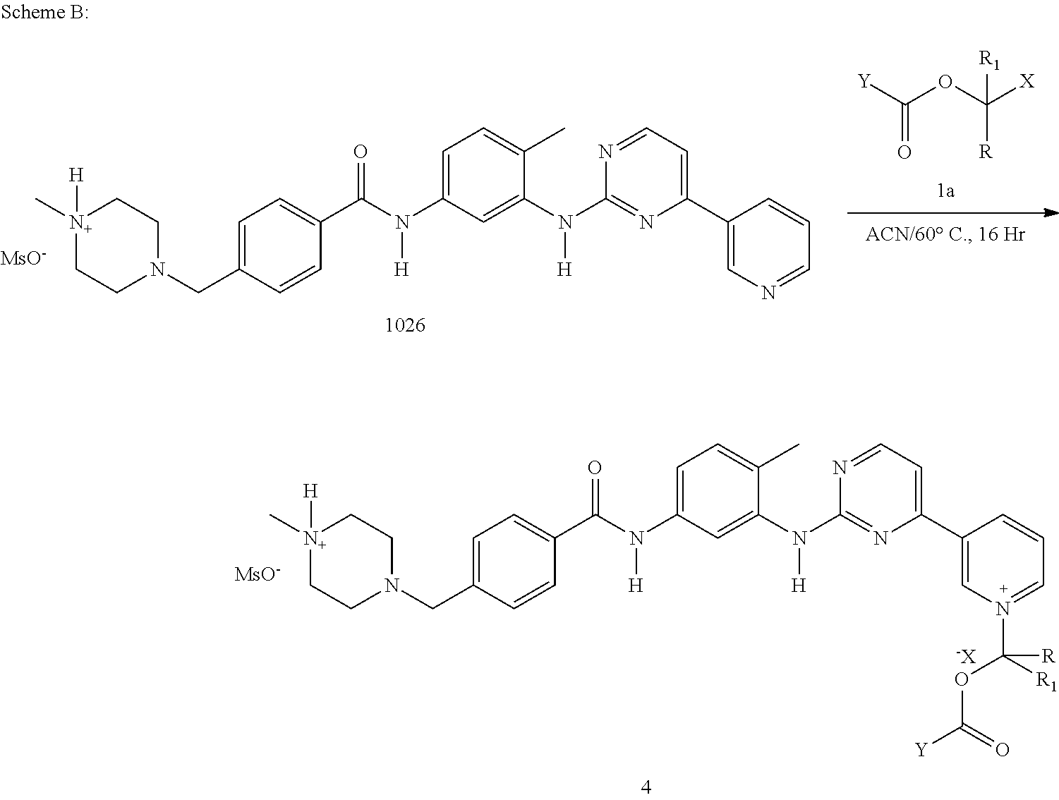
[Y]C(OC([X])([R])[R1])=O.C1=C(CN2CC[N+](C)([H])CC2)C=CC(C(N(C2=CC=C(C)C(N([H])C3=NC(C4=CN=CC=C4)=CC=N3)=C2)[H])=O)=C1.[MsO-].C1=C(CN2CC[N+](C)([H])CC2)C=CC(C(N(C2=CC=C(C)C(N([H])C3=NC(C4=CN(C(OC(=O)[Y])([R1])[R])=CC=C4)=CC=N3)=C2)[H])=O)=C1.[MsO-].[-X]
